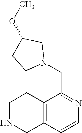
C12=C(C=CN=C1CN1CC(OC)CC1)CNCC2
